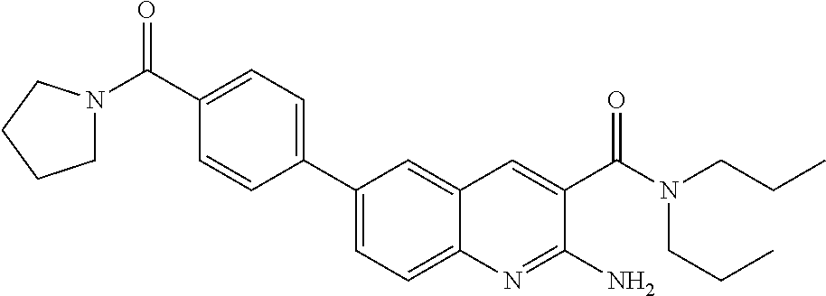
C1(C(=O)N2CCCC2)=CC=C(C2=CC=C3C(=C2)C=C(C(N(CCC)CCC)=O)C(N)=N3)C=C1
